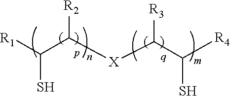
[R1]C(C([X]C(C([R4])S)[R3])[R2])S
